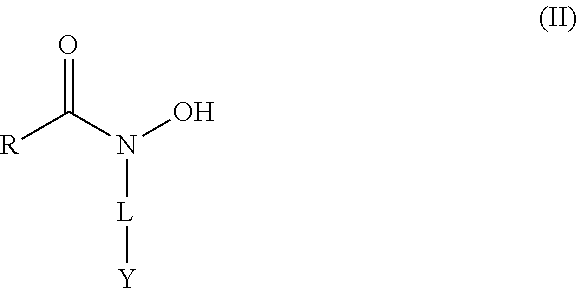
ON(C([R])=O)[L][Y]
